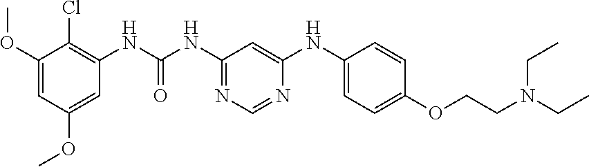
C1(OC)=CC(OC)=CC(NC(NC2=NC=NC(NC3=CC=C(OCCN(CC)CC)C=C3)=C2)=O)=C1Cl
